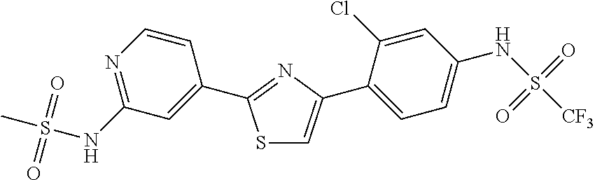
S1C=C(C2=CC=C(NS(=O)(=O)[CF3])C=C2Cl)N=C1C1=CC(NS(=O)(=O)C)=NC=C1
